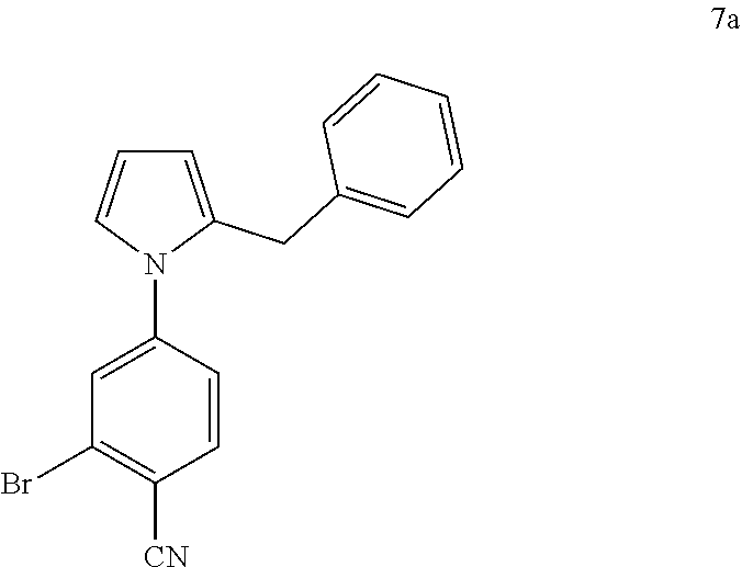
C1=C(CC2=CC=CC=C2)N(C2=CC(Br)=C([CN])C=C2)C=C1
